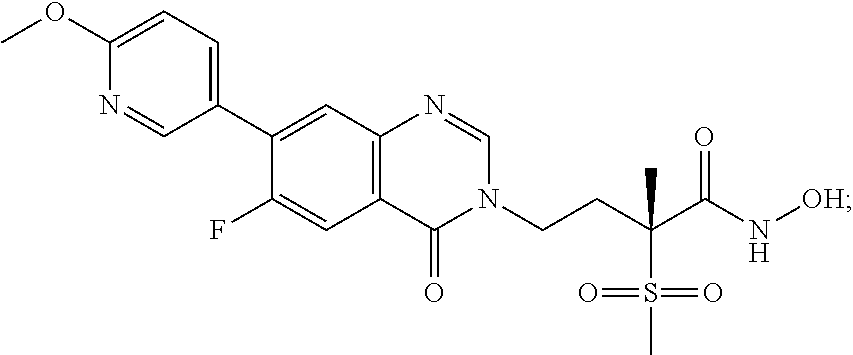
C1=NC2=C(C=C(F)C(C3=CC=C(OC)N=C3)=C2)C(=O)N1CCC(S(C)(=O)=O)(C)C(=O)N[OH]
